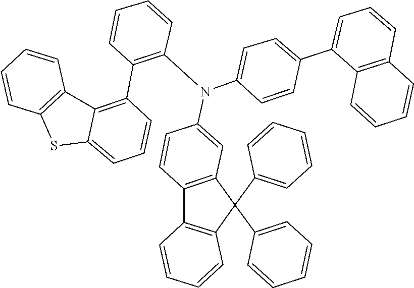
C1=CC=CC(N(C2=CC=C(C3=CC=CC4=C3C=CC=C4)C=C2)C2=CC3=C(C=C2)C2=C(C3(C3=CC=CC=C3)C3=CC=CC=C3)C=CC=C2)=C1C1=C2C(=CC=C1)SC1=C2C=CC=C1
